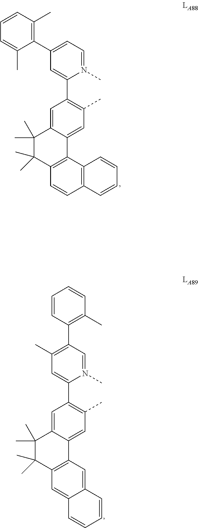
N1(C)=CC=C(C2=C(C)C=CC=C2C)C=C1C1=C(C)C=C2C(=C1)C(C)(C)C(C)(C)C1=C2C2=C(C=C1)C=CC=C2.N1(C)=CC(C2=C(C)C=CC=C2)=C(C)C=C1C1=C(C)C=C2C(=C1)C(C)(C)C(C)(C)C1=C2C=C2C(=C1)C=CC=C2
